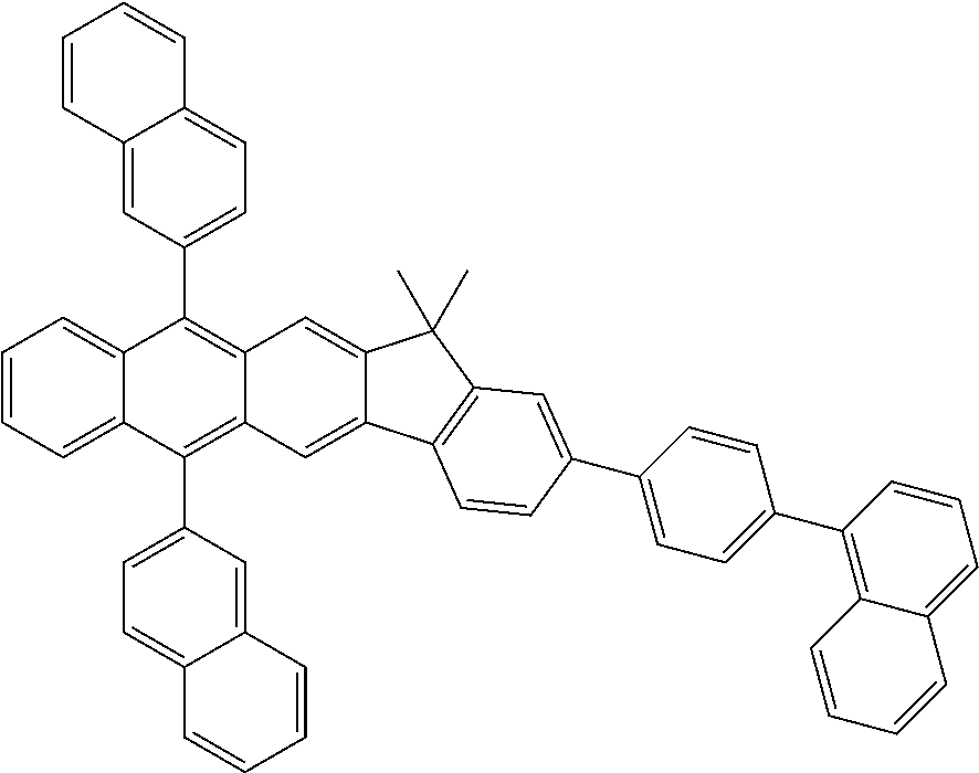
C1=CC=C2C(=C1)C(C1=CC=C3C(=C1)C=CC=C3)=C1C(=C2C2=CC=C3C(=C2)C=CC=C3)C=C2C(=C1)C(C)(C)C1=C2C=CC(C2=CC=C(C3=C4C(=CC=C3)C=CC=C4)C=C2)=C1
